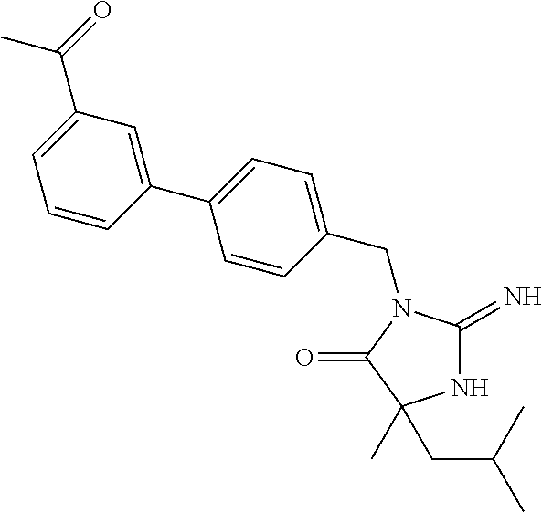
N1C(=N)N(CC2=CC=C(C3=CC(C(=O)C)=CC=C3)C=C2)C(=O)C1(CC(C)C)C
